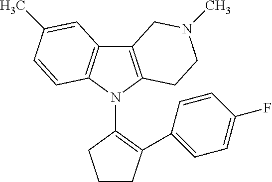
C12=C(N(C3=C(C4=CC=C(F)C=C4)CCC3)C3=C1C=C(C)C=C3)CCN(C)C2
